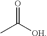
O=C([OH])C
